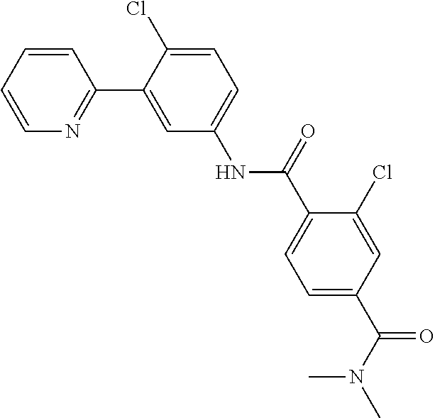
CN(C)C(C1=CC=C(C(NC2=CC=C(Cl)C(C3=NC=CC=C3)=C2)=O)C(Cl)=C1)=O
